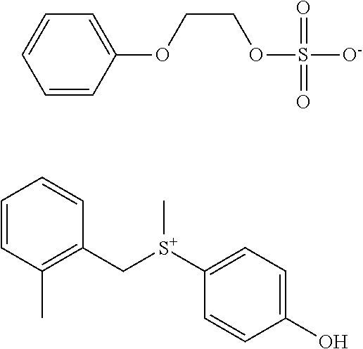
C1([S+](CC2=C(C)C=CC=C2)C)=CC=C(O)C=C1.C1=CC(OCCOS([O-])(=O)=O)=CC=C1
